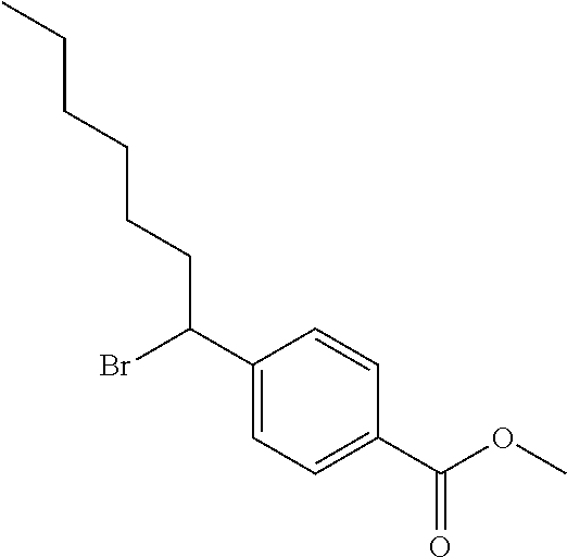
C1(C(CCCCCC)Br)=CC=C(C(OC)=O)C=C1
